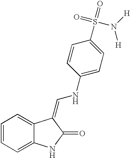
C1=CC=C2C(=C1)C(=CNC1=CC=C(S(=O)(=O)N([H])[H])C=C1)C(=O)N2
